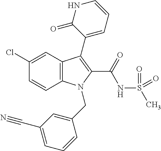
C1(Cl)=CC2=C(C=C1)N(CC1=CC(C#N)=CC=C1)C(C(NS(C)(=O)=O)=O)=C2C1=CC=CNC1=O
